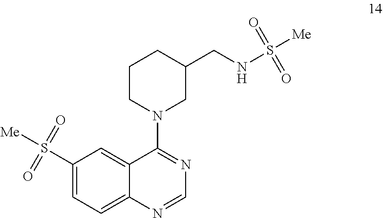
C1(S([Me])(=O)=O)=CC=C2C(=C1)C(N1CC(CNS([Me])(=O)=O)CCC1)=NC=N2
